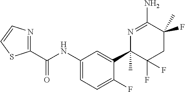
C1(C(NC2=CC=C(F)C(C3(C)C(F)(F)CC(F)(C)C(N)=N3)=C2)=O)=NC=CS1
